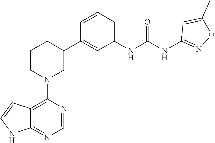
C12=C(N3CC(C4=CC(NC(NC5=NOC(C)=C5)=O)=CC=C4)CCC3)N=CN=C1NC=C2
